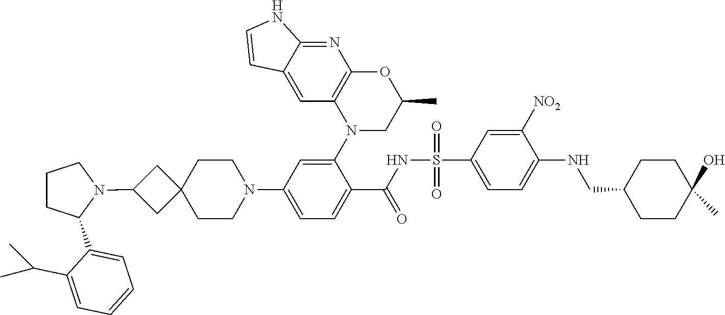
C1=C2C(=NC3=C1N(C1=CC(N4CCC5(CC4)CC(N4CCCC4C4=CC=CC=C4C(C)C)C5)=CC=C1C(NS(C1=CC=C(NCC4CCC(O)(C)CC4)C([NO2])=C1)(=O)=O)=O)CC(C)O3)NC=C2
